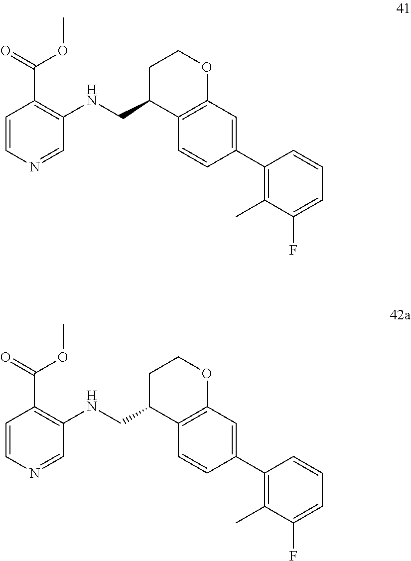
C1C(CNC2=C(C(=O)OC)C=CN=C2)C2=C(OC1)C=C(C1=C(C)C(F)=CC=C1)C=C2.C1C(CNC2=C(C(=O)OC)C=CN=C2)C2=C(OC1)C=C(C1=C(C)C(F)=CC=C1)C=C2
